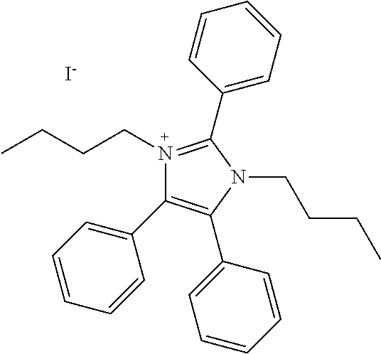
[I-].C(N1=C(C2=CC=CC=C2)N(CCCC)C(C2=CC=CC=C2)=C1C1=CC=CC=C1)CCC
